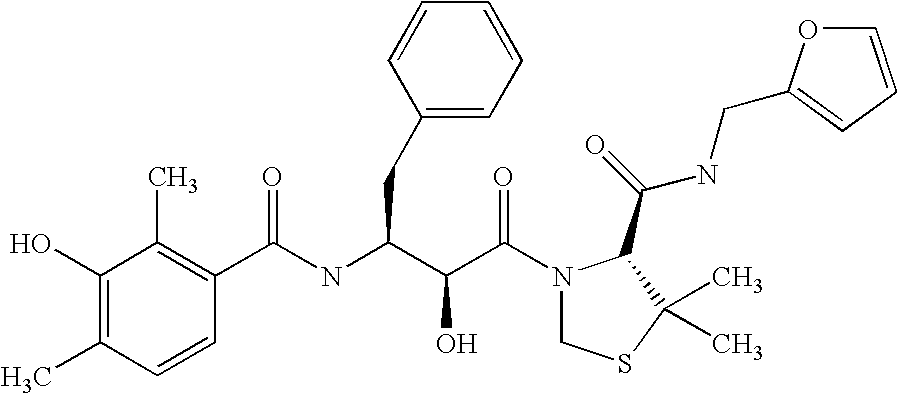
C1(C(NC(C(C(N2CSC(C)(C)C2C(NCC2=CC=CO2)=O)=O)O)CC2=CC=CC=C2)=O)=C(C)C(O)=C(C)C=C1
